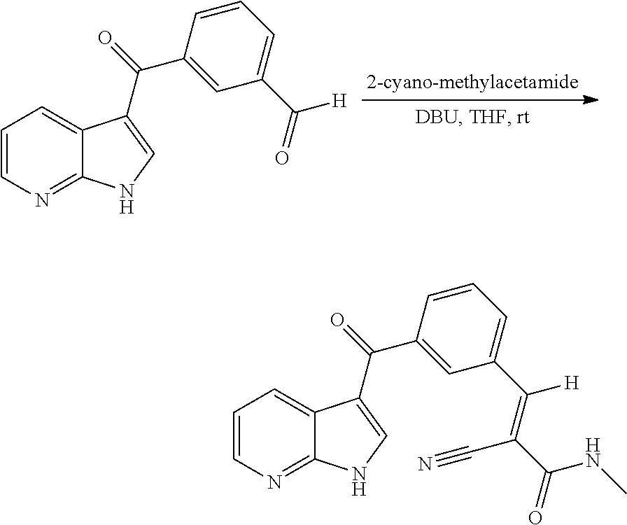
C1=CN=C2C(=C1)C(C(=O)C1=CC(C(=O)[H])=CC=C1)=CN2.C1=CN=C2C(=C1)C(C(=O)C1=CC(C(=C(C(=O)NC)C#N)[H])=CC=C1)=CN2
